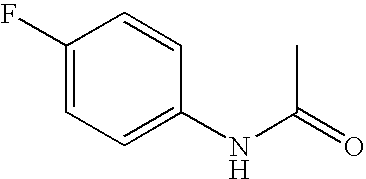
CC(=O)NC1=CC=C(F)C=C1
